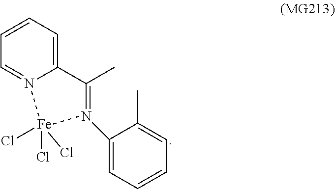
C1=CC=C2N(=C1)[Fe](Cl)(Cl)(Cl)N(C1=CC=CC=C1C)=C2C
